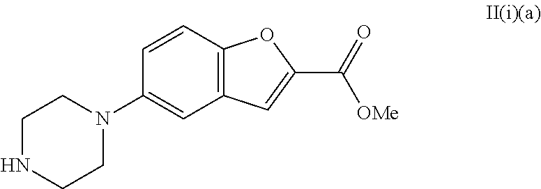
C1NCCN(C2=CC3=C(C=C2)OC(C(=O)[OMe])=C3)C1
